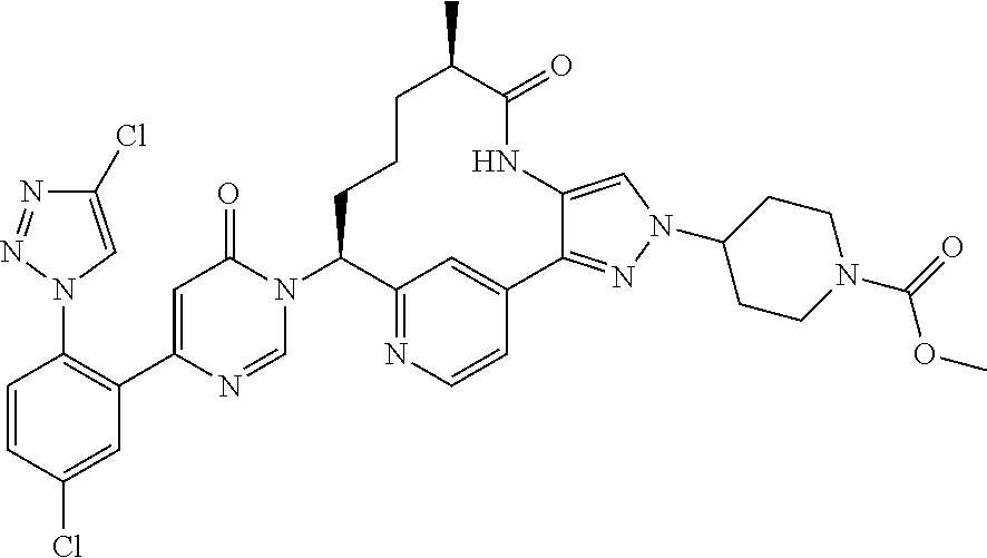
C1=CC(Cl)=CC(C2=CC(=O)N(C3C4=NC=CC(=C4)C4=NN(C5CCN(C(=O)OC)CC5)C=C4NC(=O)C(C)CCC3)C=N2)=C1N1C=C(Cl)N=N1
